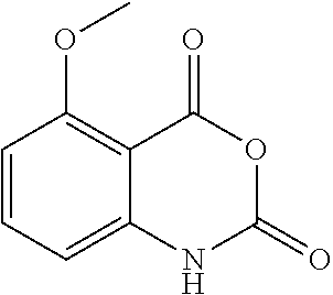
C1=CC=C2C(=C1OC)C(=O)OC(=O)N2
